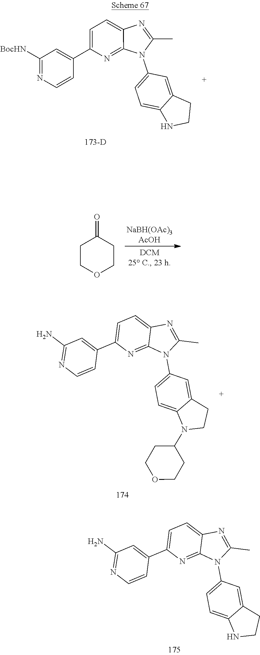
N1=C([BocHN])C=C(C2=CC=C3C(=N2)N(C2=CC=C4C(=C2)CCN4)C(C)=N3)C=C1.C1COCCC1=O.N1=C(N)C=C(C2=CC=C3C(=N2)N(C2=CC=C4C(=C2)CCN4C2CCOCC2)C(C)=N3)C=C1.N1=C(N)C=C(C2=CC=C3C(=N2)N(C2=CC=C4C(=C2)CCN4)C(C)=N3)C=C1
